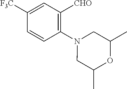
C1(N2CC(C)OC(C)C2)=C([CHO])C=C([F3C])C=C1
